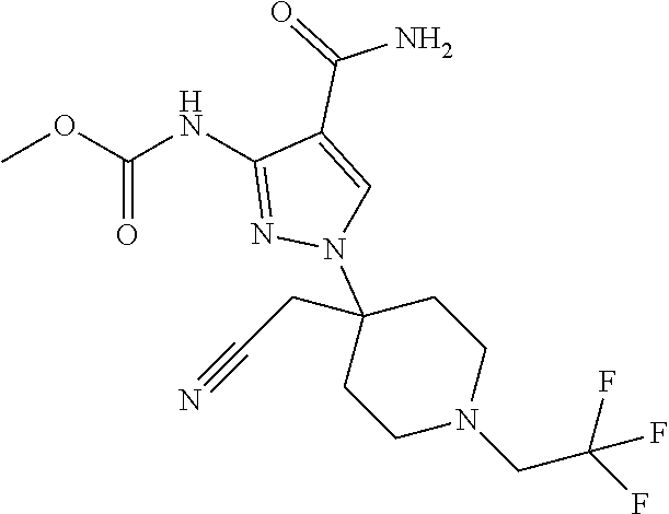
C(=O)(OC)NC1=NN(C2(CC#N)CCN(CC(F)(F)F)CC2)C=C1C(=O)N
